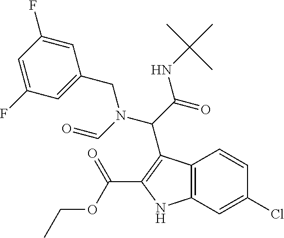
C12=C(NC(C(OCC)=O)=C1C(C(NC(C)(C)C)=O)N(CC1=CC(F)=CC(F)=C1)C=O)C=C(Cl)C=C2
